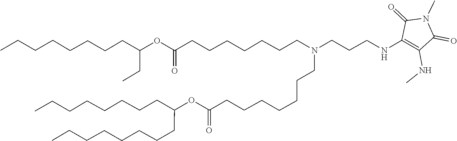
O(C(=O)CCCCCCCN(CCCCCCCC(OC(CC)CCCCCCCC)=O)CCCNC1=C(NC)C(=O)N(C)C1=O)C(CCCCCCCC)CCCCCCCC
